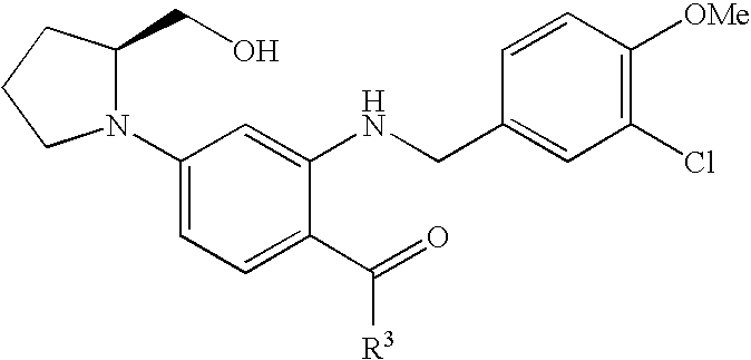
C1(N2C(CO)CCC2)=CC=C(C(=O)[R3])C(NCC2=CC(Cl)=C([OMe])C=C2)=C1
